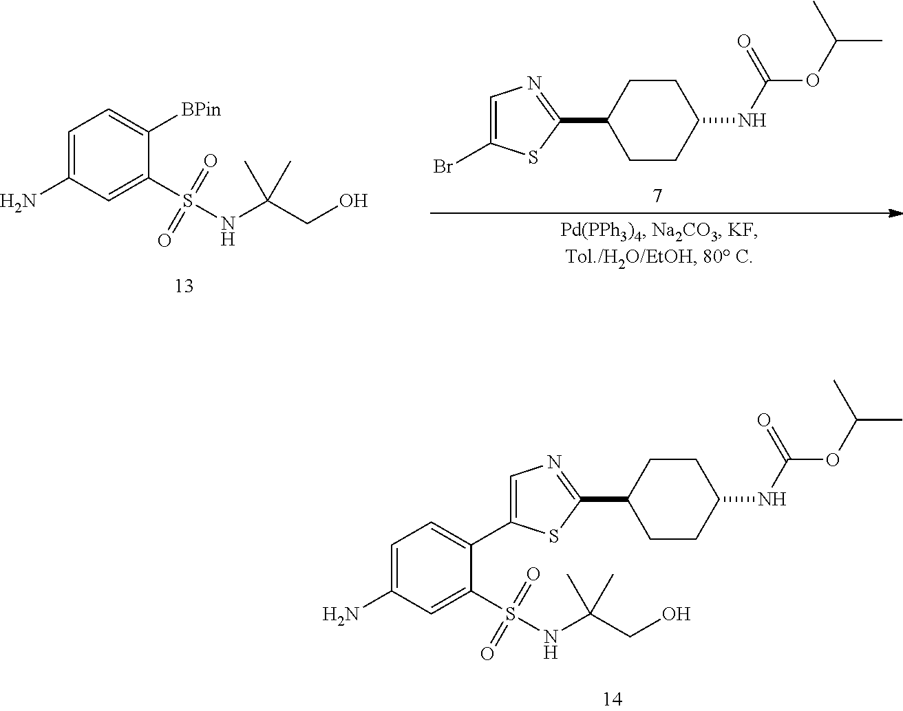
C1=C(N)C=C(S(=O)(=O)NC(CO)(C)C)C([BPin])=C1.C1=C(Br)SC(C2CCC(NC(OC(C)C)=O)CC2)=N1.C1=C(N)C=C(S(=O)(=O)NC(CO)(C)C)C(C2=CN=C(C3CCC(NC(OC(C)C)=O)CC3)S2)=C1
